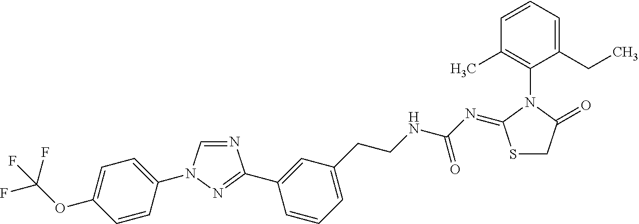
N1=CN(C2=CC=C(OC(F)(F)F)C=C2)N=C1C1=CC(CCNC(N=C2SCC(=O)N2C2=C(C)C=CC=C2CC)=O)=CC=C1
